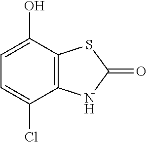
C1=C(Cl)C2=C(C(O)=C1)SC(=O)N2
